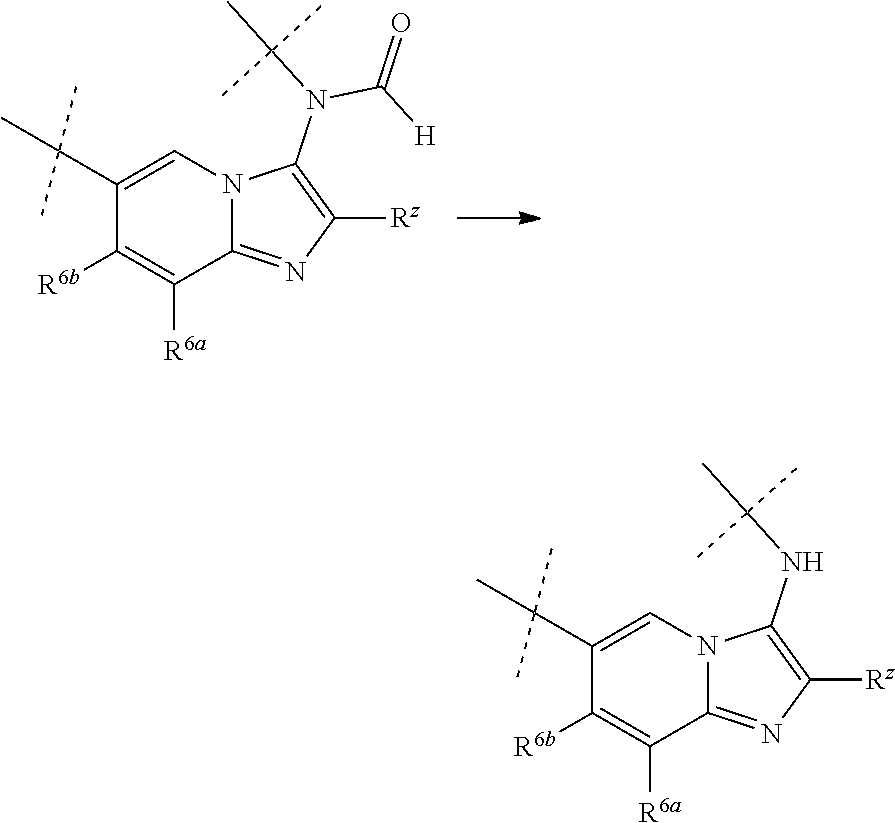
C1([R6b])=C([R6a])C2=NC([Rz])=C(NC(C)(C)C)N2C=C1C(C)(C)C.C1([R6a])=C([R6b])C(C(C)(C)C)=CN2C1=NC([Rz])=C2N(C(C)(C)C)C(=O)[H]
